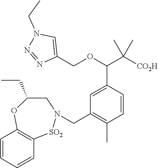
C1=C(C(OCC2=CN(CC)N=N2)C([CO2H])(C)C)C=CC(C)=C1CN1[SO2]C2=C(C=CC=C2)OC(CC)C1
